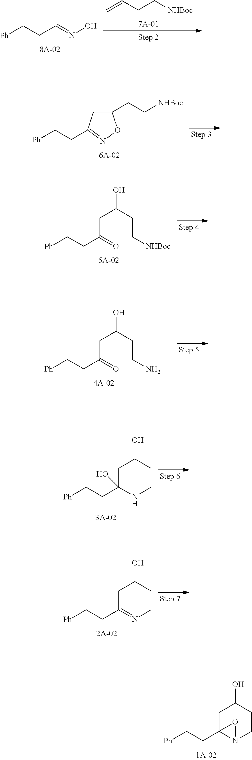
[Ph]CCC=NO.C=CCC[NHBoc].[Ph]CCC1=NOC(CC[NHBoc])C1.[Ph]CCC(=O)CC(CC[NHBoc])O.[Ph]CCC(=O)CC(CCN)O.[Ph]CCC1(O)NCCC(O)C1.[Ph]CCC1=NCCC(O)C1.[Ph]CCC12N(CCC(O)C1)O2
